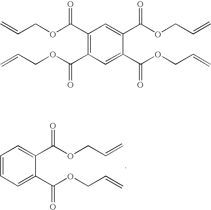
C1=C(C(OCC=C)=O)C(C(OCC=C)=O)=CC=C1.C1=C(C(OCC=C)=O)C(C(OCC=C)=O)=CC(C(OCC=C)=O)=C1C(OCC=C)=O
